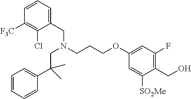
C1=C([SO2Me])C(CO)=C(F)C=C1OCCCN(CC(C1=CC=CC=C1)(C)C)CC1=CC=CC([F3C])=C1Cl
